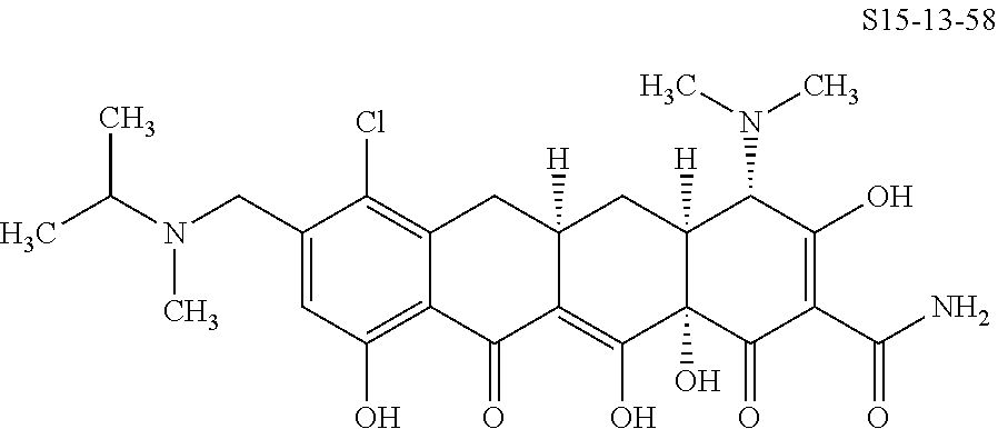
C1=C(CN(C(C)C)C)C(Cl)=C2C(=C1O)C(=O)C1=C(O)C3(O)C([H])(CC1([H])C2)C(N(C)C)C(O)=C(C(N)=O)C3=O
